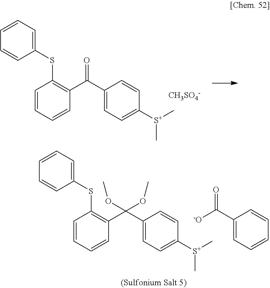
C1=CC=CC(C(C2=CC=C([S+](C)C)C=C2)(OC)OC)=C1SC1=CC=CC=C1.[-O]C(C1=CC=CC=C1)=O.C1=CC=CC(C(C2=CC=C([S+](C)C)C=C2)=O)=C1SC1=CC=CC=C1.[CH3SO4-]
